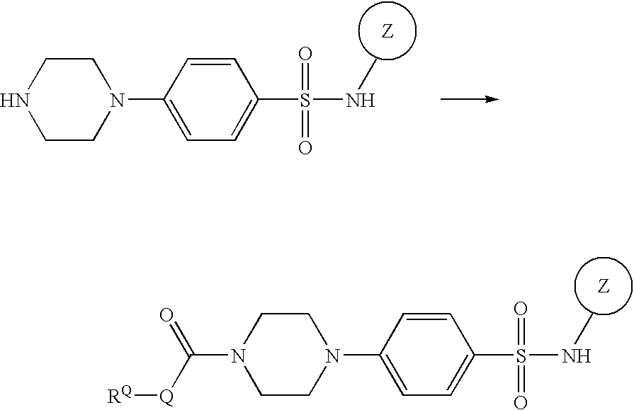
N1CCN(C2=CC=C(S(=O)(=O)NC)C=C2)CC1.N1(C([Q][RQ])=O)CCN(C2=CC=C(S(=O)(=O)NC)C=C2)CC1
